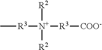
C[R3][N+]([R3][COO-])([R2])[R2]
